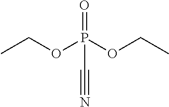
C(OP(OCC)(=O)C#N)C
